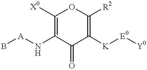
[A](NC1=C([X0])OC([R2])=C([K][E0][Y0])C1=O)B
